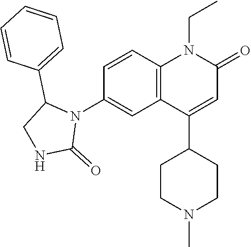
N1(C2=CC3=C(C=C2)N(CC)C(=O)C=C3C2CCN(C)CC2)C(C2=CC=CC=C2)CNC1=O
